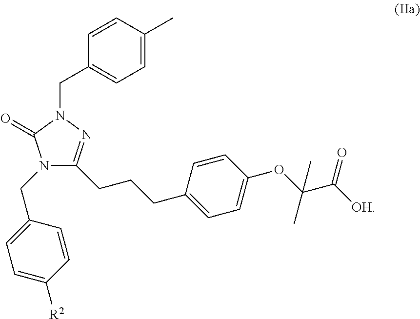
N1(CC2=CC=C([R2])C=C2)C(CCCC2=CC=C(OC(C([OH])=O)(C)C)C=C2)=NN(CC2=CC=C(C)C=C2)C1=O
